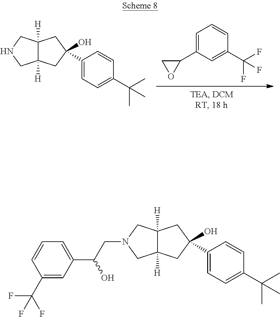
C12([H])C([H])(CC(O)(C3=CC=C(C(C)(C)C)C=C3)C1)CNC2.C1=C(C2CO2)C=C(C(F)(F)F)C=C1.C12([H])C([H])(CC(O)(C3=CC=C(C(C)(C)C)C=C3)C1)CN(CC(O)C1=CC=CC(C(F)(F)F)=C1)C2
